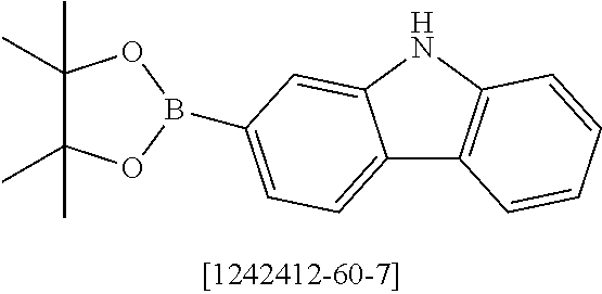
C12=CC=C(B3OC(C)(C)C(C)(C)O3)C=C1NC1=C2C=CC=C1
